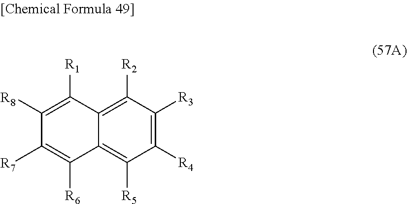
C1([R8])=C([R1])C2=C([R2])C([R3])=C([R4])C([R5])=C2C([R6])=C1[R7]
